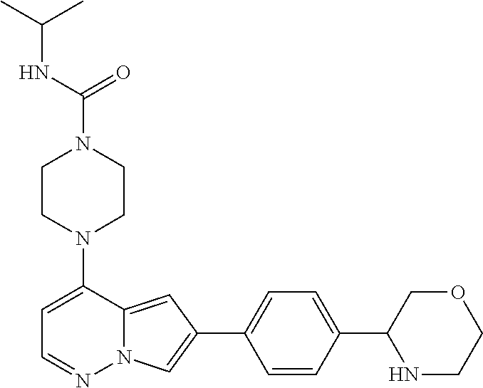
N1(C2=CC=NN3C2=CC(C2=CC=C(C4NCCOC4)C=C2)=C3)CCN(C(=O)NC(C)C)CC1
